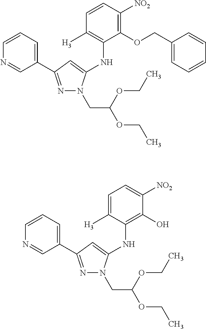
C1=CC=C(C2=NN(CC(OCC)OCC)C(NC3=C([H3])C=CC([NO2])=C3OCC3=CC=CC=C3)=C2)C=N1.C1=CC=C(C2=NN(CC(OCC)OCC)C(NC3=C(O)C([NO2])=CC=C3[H3])=C2)C=N1
